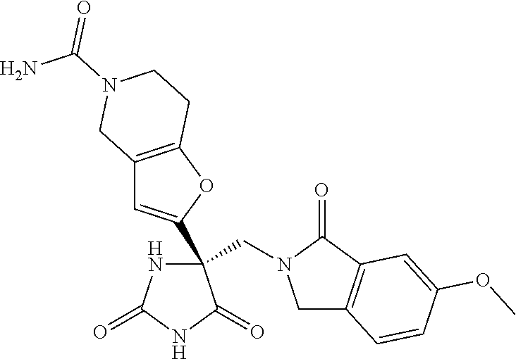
C(N1CC2=C(C1=O)C=C(OC)C=C2)C1(C2=CC3=C(O2)CCN(C(N)=O)C3)NC(=O)NC1=O
